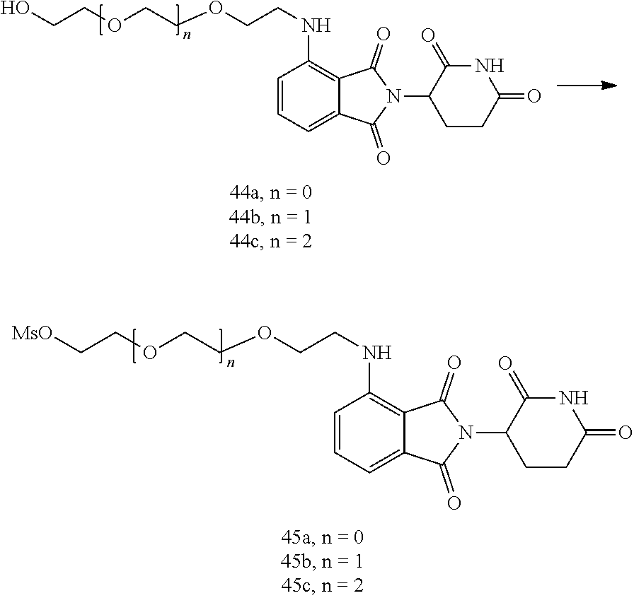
C1=CC=C2C(=C1NCCOCCOCCO)C(=O)N(C1CCC(=O)NC1=O)C2=O.C1=CC=C2C(=C1NCCOCCOCC[MsO])C(=O)N(C1CCC(=O)NC1=O)C2=O
